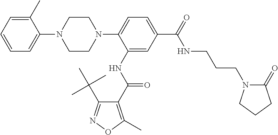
C1=CC=C(C)C(N2CCN(C3=CC=C(C(NCCCN4C(=O)CCC4)=O)C=C3NC(=O)C3=C(C)ON=C3C(C)(C)C)CC2)=C1
